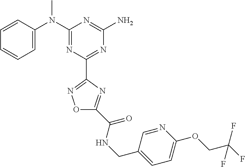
C1=CC(N(C2=NC(C3=NOC(C(=O)NCC4=CC=C(OCC(F)(F)F)N=C4)=N3)=NC(N)=N2)C)=CC=C1
